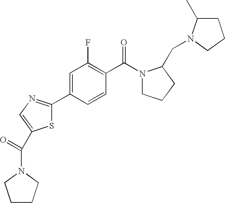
C1C(C)N(CC2N(C(C3=C(F)C=C(C4=NC=C(C(N5CCCC5)=O)S4)C=C3)=O)CCC2)CC1
